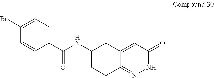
C1(C(NC2CCC3=NNC(=O)C=C3C2)=O)=CC=C(Br)C=C1
